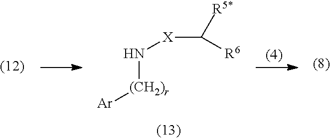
N([(CH2)r][Ar])[X]C([R5*])[R6]
